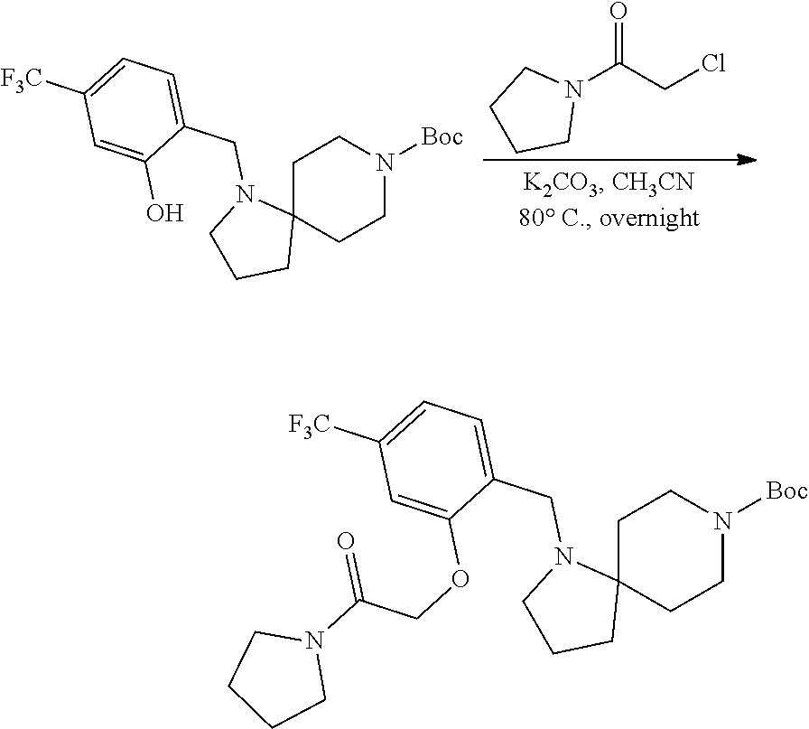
N1(C(CCl)=O)CCCC1.C1C2(CCN([Boc])C1)N(CC1=CC=C([F3C])C=C1O)CCC2.C1C2(CCN([Boc])C1)N(CC1=CC=C([F3C])C=C1OCC(N1CCCC1)=O)CCC2
